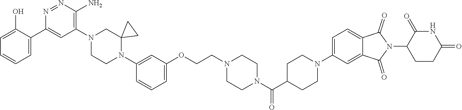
C1=C(O)C(C2=CC(N3CCN(C4=CC(OCCN5CCN(C(C6CCN(C7=CC=C8C(=C7)C(=O)N(C7CCC(=O)NC7=O)C8=O)CC6)=O)CC5)=CC=C4)C4(C3)CC4)=C(N)N=N2)=CC=C1
